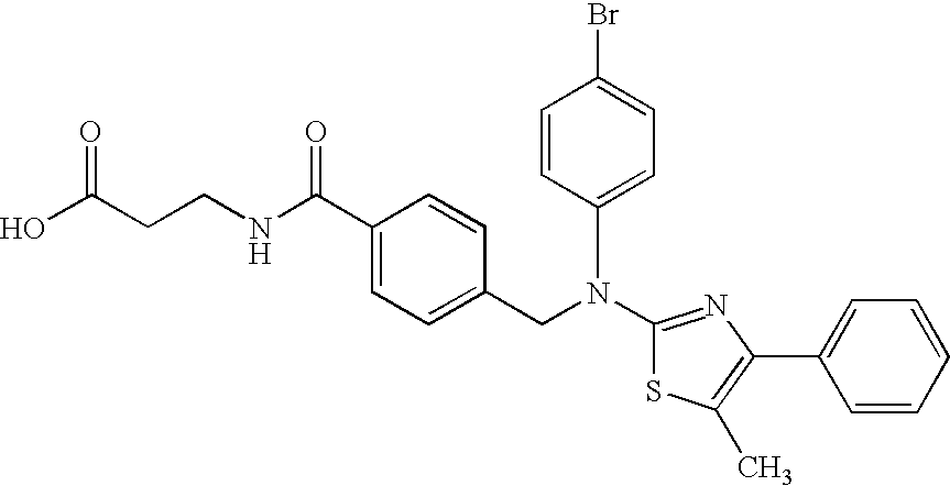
N(C1=NC(C2=CC=CC=C2)=C(C)S1)(CC1=CC=C(C(NCCC(O)=O)=O)C=C1)C1=CC=C(Br)C=C1
